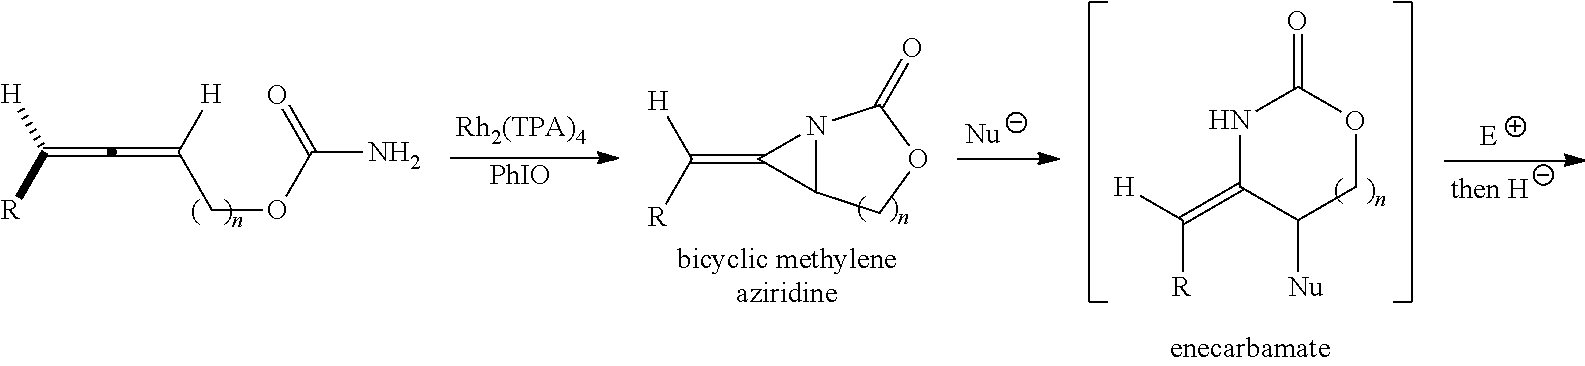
C(=C=C([H])COC(=O)N)([H])[R].[PhIO].C(=C1C2N1C(=O)OC2)([H])[R].N1C(=C([R])[H])C([Nu])COC1=O
